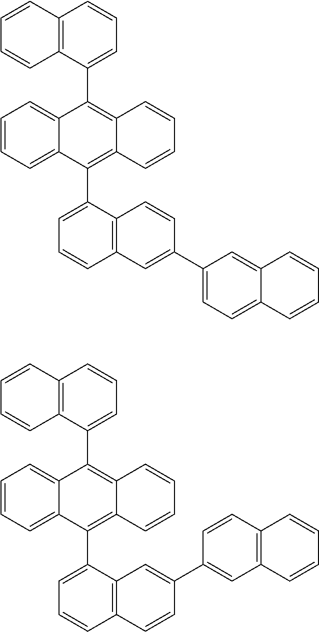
C1=CC=C2C(=C1)C(C1=CC=CC3=C1C=CC=C3)=C1C(=C2C2=CC=CC3=C2C=CC(C2=CC=C4C(=C2)C=CC=C4)=C3)C=CC=C1.C1=CC=C2C(=C1)C(C1=CC=CC3=C1C=CC=C3)=C1C(=C2C2=CC=CC3=C2C=C(C2=CC4=C(C=C2)C=CC=C4)C=C3)C=CC=C1
